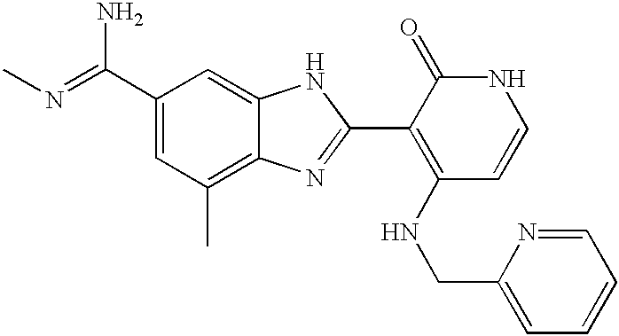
C(C1=CC(C)=C2C(=C1)NC(C1=C(NCC3=CC=CC=N3)C=CNC1=O)=N2)(N)=NC
